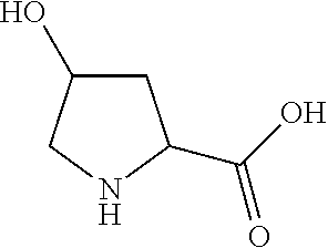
C1C(O)CNC1C(O)=O
